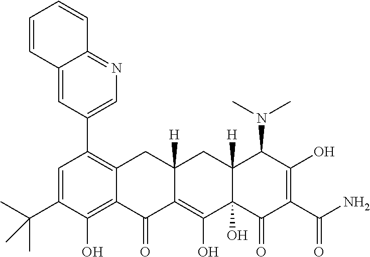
C1=C(C(C)(C)C)C(O)=C2C(=C1C1=CN=C3C(=C1)C=CC=C3)CC1([H])C(=C(O)C3(O)C([H])(C1)C(N(C)C)C(O)=C(C(N)=O)C3=O)C2=O
